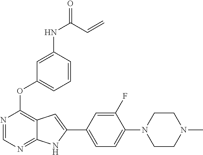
C1CN(C)CCN1C1=CC=C(C2=CC3=C(OC4=CC=CC(NC(C=C)=O)=C4)N=CN=C3N2)C=C1F
